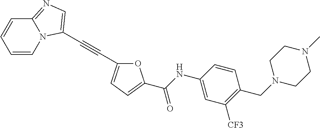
C1=CN2C(=NC=C2C#CC2=CC=C(C(NC3=CC([CF3])=C(CN4CCN(C)CC4)C=C3)=O)O2)C=C1
